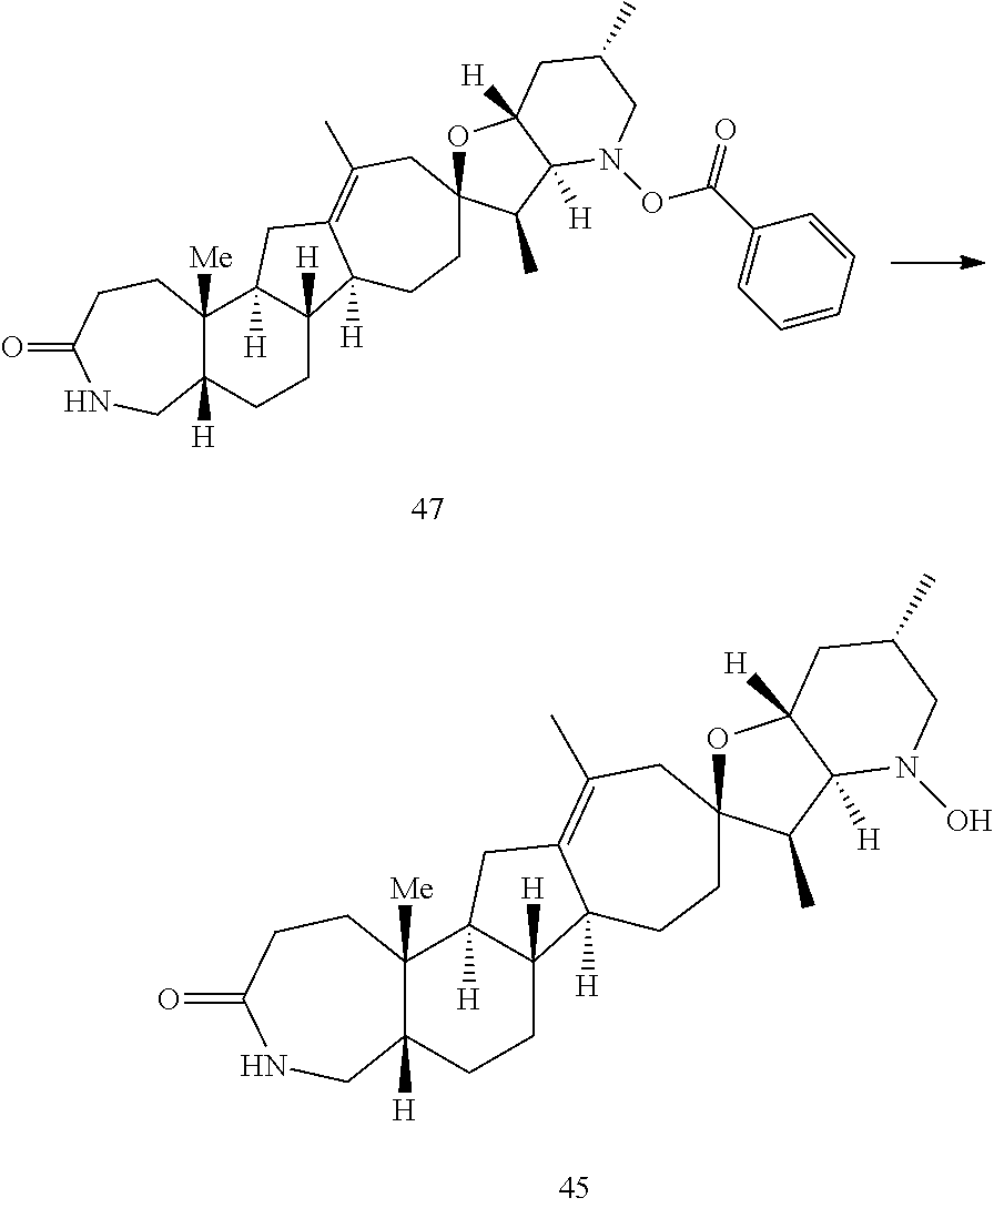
C12([Me])C([H])(CCC3([H])C1([H])CC1=C(C)CC4(CCC31[H])OC1([H])C([H])(C4C)N(OC(C3=CC=CC=C3)=O)CC(C)C1)CNC(=O)CC2.C12([Me])C([H])(CCC3([H])C1([H])CC1=C(C)CC4(CCC31[H])OC1([H])C([H])(C4C)N(O)CC(C)C1)CNC(=O)CC2
